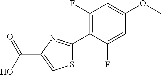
S1C(C2=C(F)C=C(OC)C=C2F)=NC(C(O)=O)=C1
